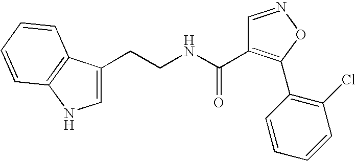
C1=C(CCNC(=O)C2=C(C3=C(Cl)C=CC=C3)ON=C2)C2=C(N1)C=CC=C2
